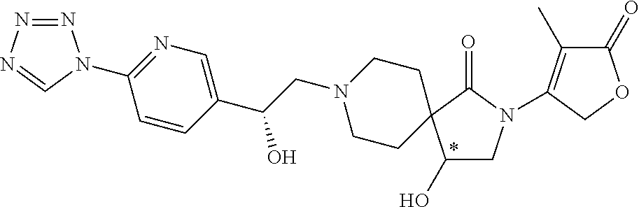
N1=NN=CN1C1=NC=C(C(CN2CCC3(CC2)C(O)CN(C2=C(C)C(=O)OC2)C3=O)O)C=C1
